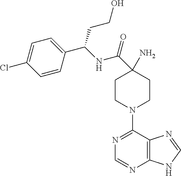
C(C1(N)CCN(C2=NC=NC3=C2N=CN3)CC1)(NC(C1=CC=C(Cl)C=C1)CCO)=O
